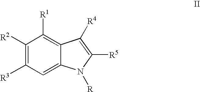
C1([R2])=C([R3])C=C2C(=C1[R1])C([R4])=C([R5])N2[R]
